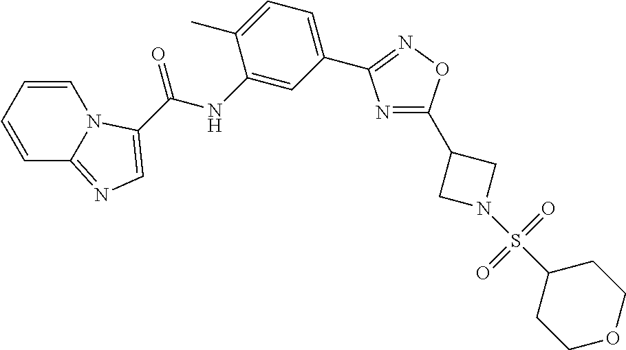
N1=C(C2CN(S(C3CCOCC3)(=O)=O)C2)ON=C1C1=CC=C(C)C(NC(=O)C2=CN=C3C=CC=CN32)=C1
